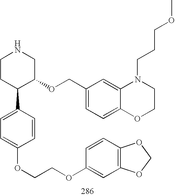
C1CC(C2=CC=C(OCCOC3=CC4=C(C=C3)OCO4)C=C2)C(OCC2=CC=C3C(=C2)N(CCCOC)CCO3)CN1
